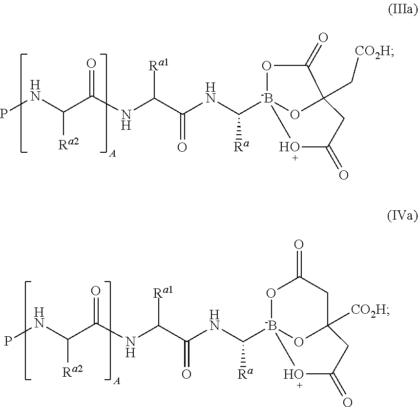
PNC(C(NC(C(NC([-B]12OC(C[CO2H])(C(=O)O1)CC(=O)O2)[Ra])=O)[Ra1])=O)[Ra2].PNC(C(NC(C(NC([-B]12OC([CO2H])(CC(=O)O1)CC(=O)O2)[Ra])=O)[Ra1])=O)[Ra2]
